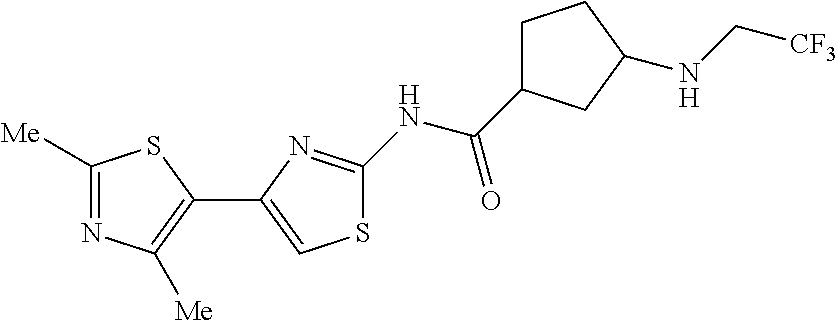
C1([Me])=NC([Me])=C(C2=CSC(NC(=O)C3CCC(NC[CF3])C3)=N2)S1
